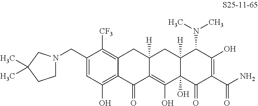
C(C1=CC(O)=C2C(=C1[CF3])CC1([H])C(=C(O)C3(O)C([H])(C1)C(N(C)C)C(O)=C(C(N)=O)C3=O)C2=O)N1CCC(C)(C)C1
